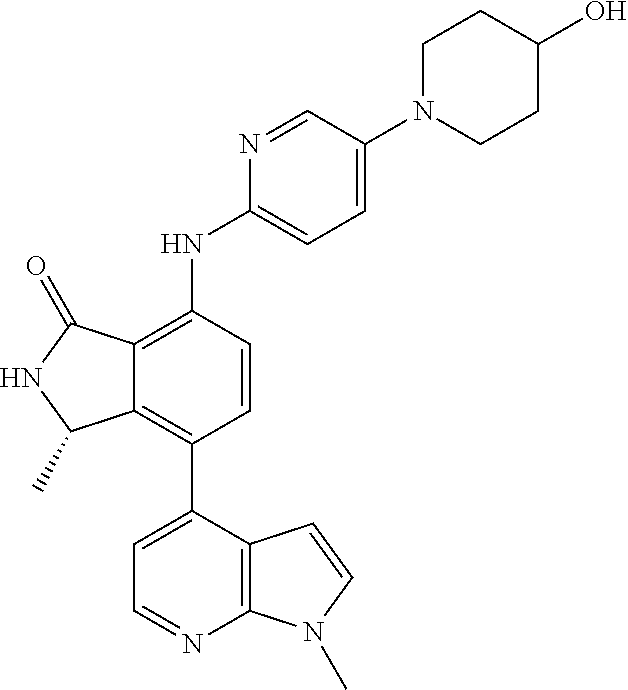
C12=C(C3=CC=NC4=C3C=CN4C)C=CC(NC3=CC=C(N4CCC(O)CC4)C=N3)=C1C(=O)NC2C
